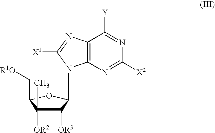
C1([OR3])C([OR2])(C)C(C[R1O])OC1N1C2=C(C([Y])=NC([X2])=N2)N=C1[X1]
